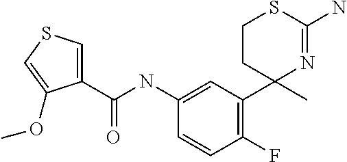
C1CC(C)(C2=C(F)C=CC(NC(C3=CSC=C3OC)=O)=C2)N=C(N)S1
